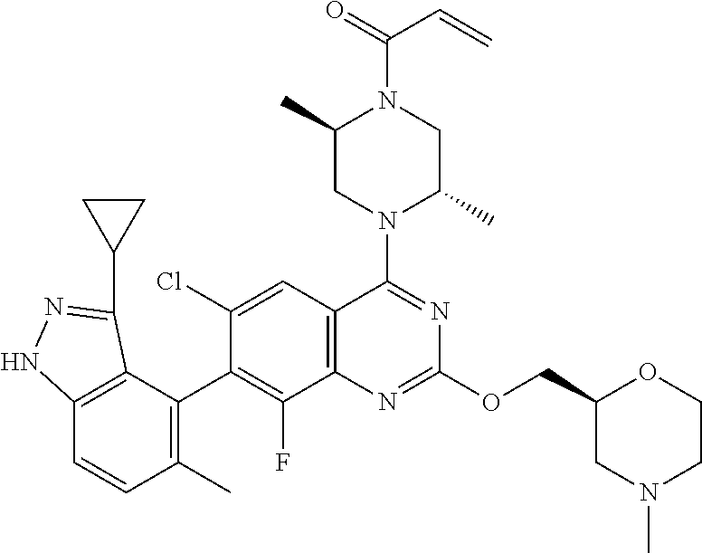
C12=C(C(C3=C(F)C4=C(C=C3Cl)C(N3C(C)CN(C(=O)C=C)C(C)C3)=NC(OCC3CN(C)CCO3)=N4)=C(C)C=C1)C(C1CC1)=NN2
